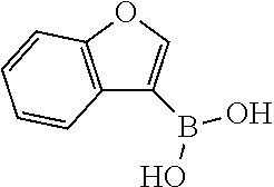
C12=C(OC=C1B(O)O)C=CC=C2
